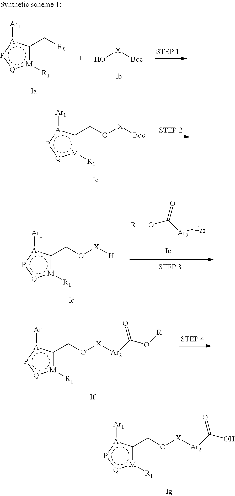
c1(C[EL1])[M]([R1]):[Q]p[A]1[Ar1].O[X][Boc].c1(CO[X][Boc])[M]([R1]):[Q]p[A]1[Ar1].c1(CO[X][H])[M]([R1]):[Q]p[A]1[Ar1].[R]OC([Ar2][EL2])=O.c1(CO[X][Ar2]C(O[R])=O)[M]([R1]):[Q]p[A]1[Ar1].c1(CO[X][Ar2]C(O)=O)[M]([R1]):[Q]p[A]1[Ar1]
